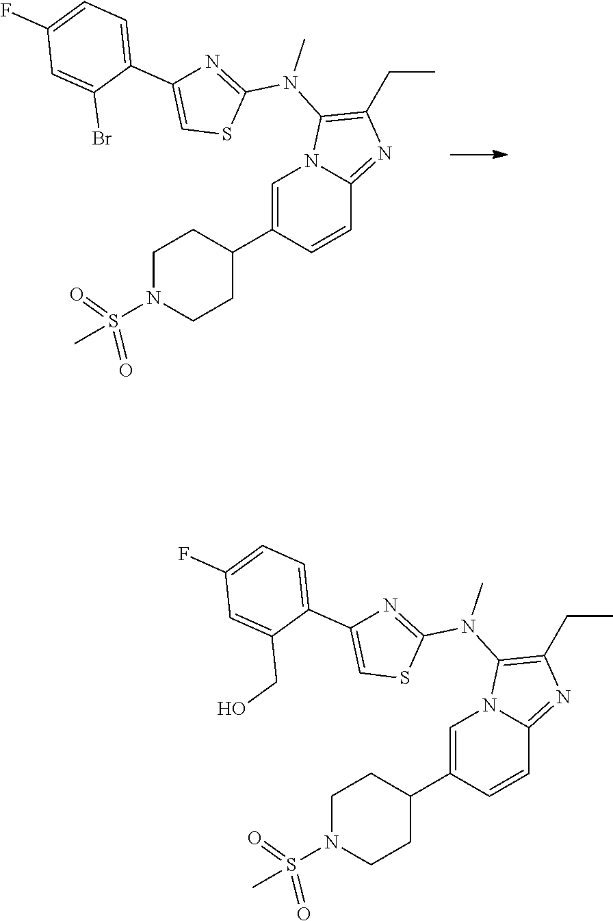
C1=C(C2CCN(S(=O)(=O)C)CC2)C=CC2=NC(CC)=C(N(C)C3=NC(C4=CC=C(F)C=C4Br)=CS3)N12.C1=C(C2CCN(S(=O)(=O)C)CC2)C=CC2=NC(CC)=C(N(C)C3=NC(C4=CC=C(F)C=C4CO)=CS3)N12
